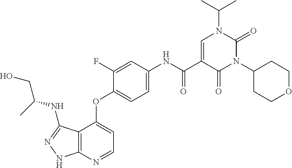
C12=C(N=CC=C1OC1=CC=C(NC(C3=CN(C(C)C)C(=O)N(C4CCOCC4)C3=O)=O)C=C1F)NN=C2NC(CO)C
